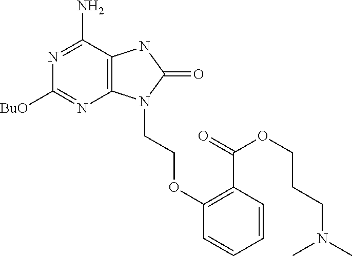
N1=C(N)C2=C(N=C1[BuO])N(CCOC1=C(C(=O)OCCCN(C)C)C=CC=C1)C(=O)N2
